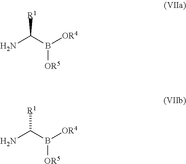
[R1]C(B([OR4])[OR5])N.[R1]C(B([OR4])[OR5])N
